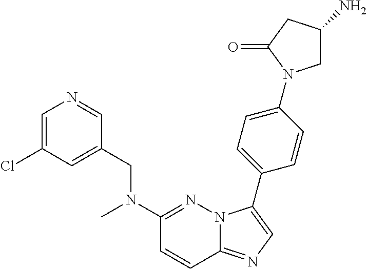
C1=C(Cl)C=C(CN(C2=NN3C(=NC=C3C3=CC=C(N4CC(N)CC4=O)C=C3)C=C2)C)C=N1
